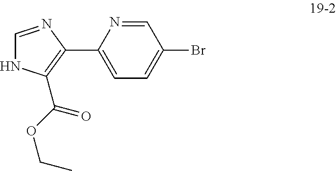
C1=NC(C2=C(C(OCC)=O)NC=N2)=CC=C1Br
